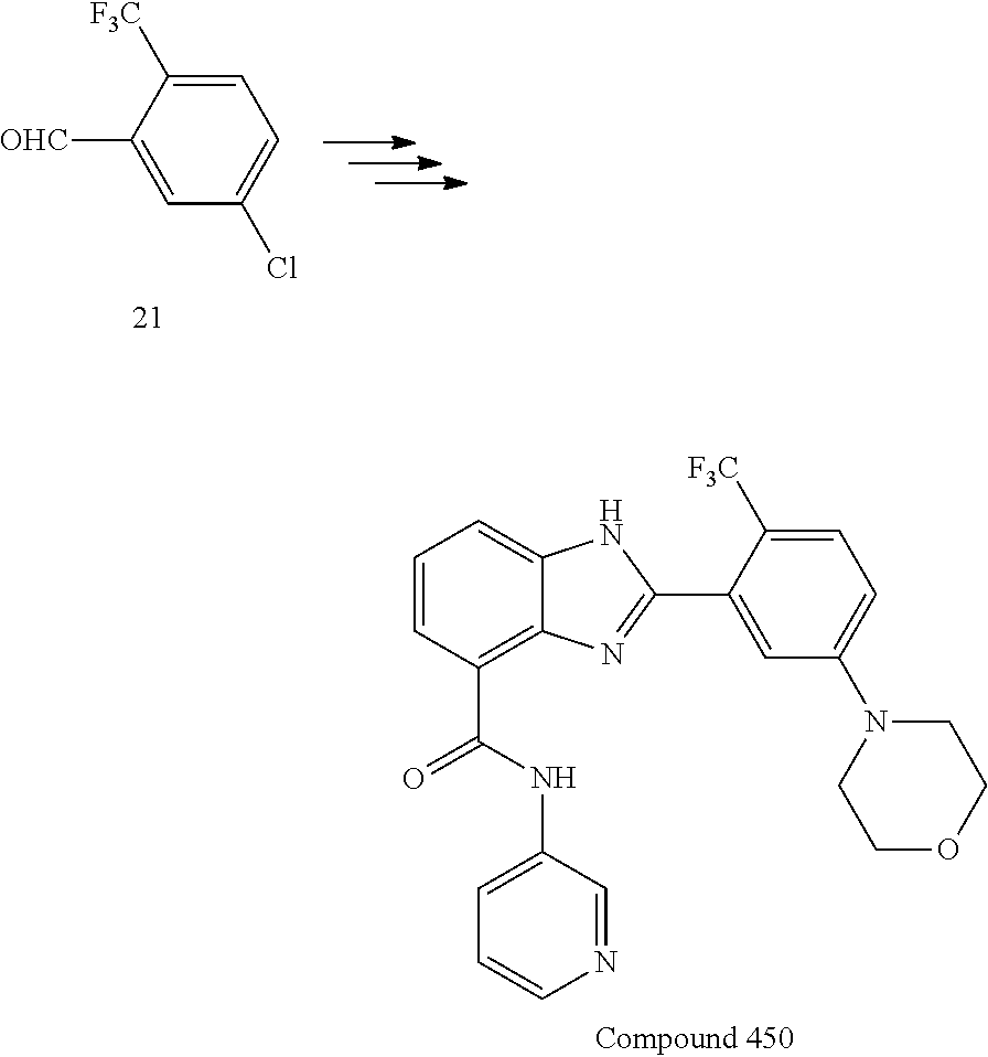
C1=CC(C(NC2=CC=CN=C2)=O)=C2C(=C1)NC(C1=CC(N3CCOCC3)=CC=C1[F3C])=N2.C1=C([OHC])C([F3C])=CC=C1Cl
